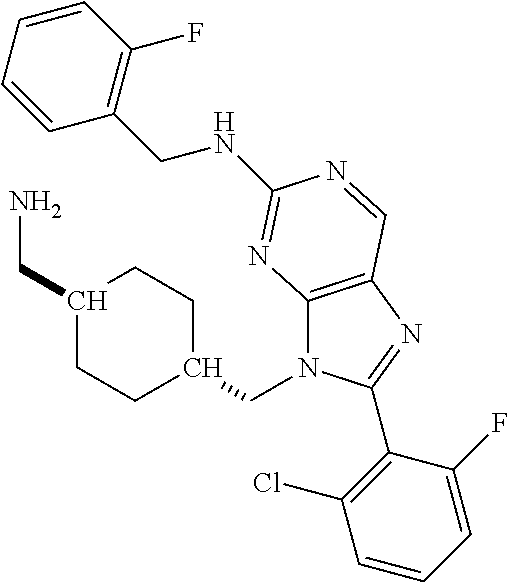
C1(CN)CCC(CN2C3=C(N=C2C2=C(Cl)C=CC=C2F)C=NC(NCC2=C(F)C=CC=C2)=N3)CC1
